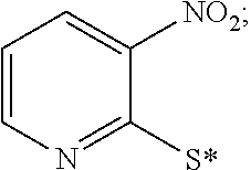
C1=CN=C([S*])C([NO2])=C1
